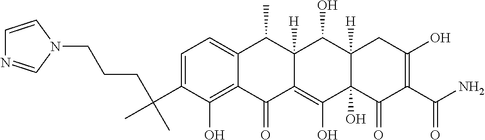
C1=C(C(C)(CCCN2C=CN=C2)C)C(O)=C2C(=C1)C(C)C1([H])C(=C(O)C3(O)C([H])(C1O)CC(O)=C(C(N)=O)C3=O)C2=O
